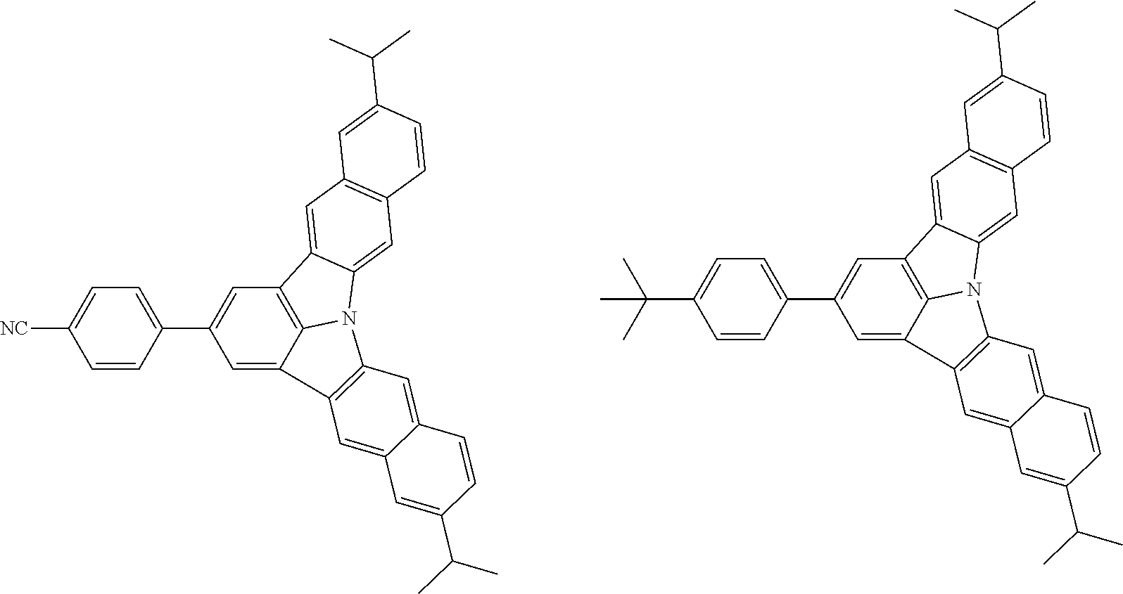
C1(C2=CC=C([NC])C=C2)=CC2=C3C(=C1)C1=C(N3C3=CC4=C(C=C23)C=C(C(C)C)C=C4)C=C2C(=C1)C=C(C(C)C)C=C2.C1(C2=CC=C(C(C)(C)C)C=C2)=CC2=C3C(=C1)C1=C(N3C3=CC4=C(C=C23)C=C(C(C)C)C=C4)C=C2C(=C1)C=C(C(C)C)C=C2
